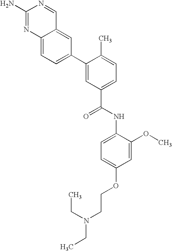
C12=CC=C(C3=CC(C(NC4=CC=C(OCCN(CC)CC)C=C4OC)=O)=CC=C3C)C=C1C=NC(N)=N2
